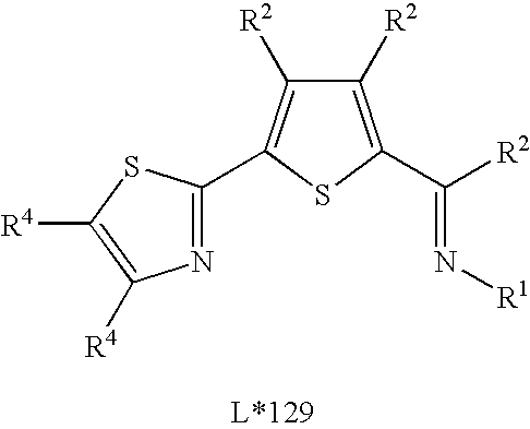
N(=C([R2])C1=C([R2])C([R2])=C(C2=NC([R4])=C([R4])S2)S1)[R1]
